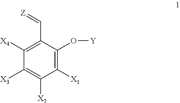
C1([X1])=C(O[Y])C(C=[Z])=C([X4])C([X3])=C1[X2]
